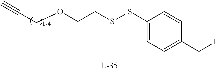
C#CCOCCSSC1=CC=C(C[L])C=C1
